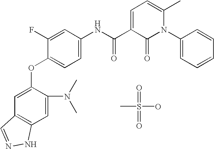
CS(=O)(O)=O.C1=C(OC2=CC=C(NC(C3=CC=C(C)N(C4=CC=CC=C4)C3=O)=O)C=C2F)C(N(C)C)=CC2=C1C=NN2
